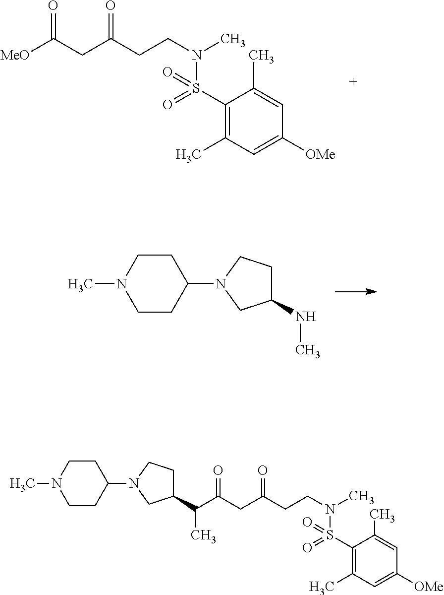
C(CC(CC([MeO])=O)=O)N(S(C1=C(C)C=C([OMe])C=C1C)(=O)=O)C.N(C1CCN(C2CCN(C)CC2)C1)C.C(CC(CC(=O)C(C1CCN(C2CCN(C)CC2)C1)C)=O)N(S(C1=C(C)C=C([OMe])C=C1C)(=O)=O)C
